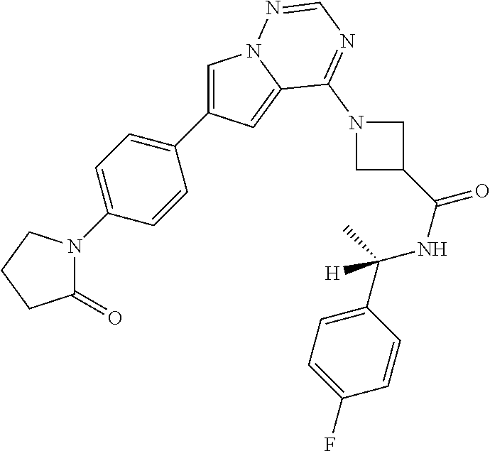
C1=C(C2=CC=C(N3C(=O)CCC3)C=C2)C=C2N1N=CN=C2N1CC(C(NC(C2=CC=C(F)C=C2)(C)[H])=O)C1
